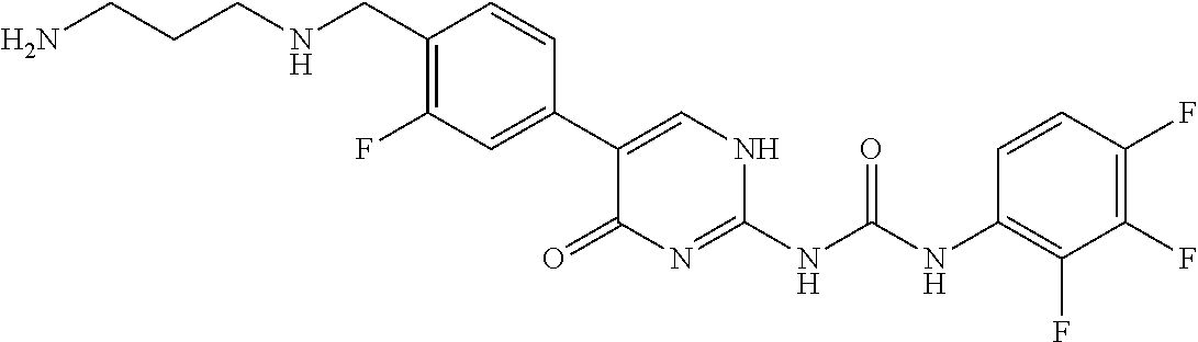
C1(C2=CC(F)=C(CNCCCN)C=C2)=CNC(NC(NC2=C(F)C(F)=C(F)C=C2)=O)=NC1=O
